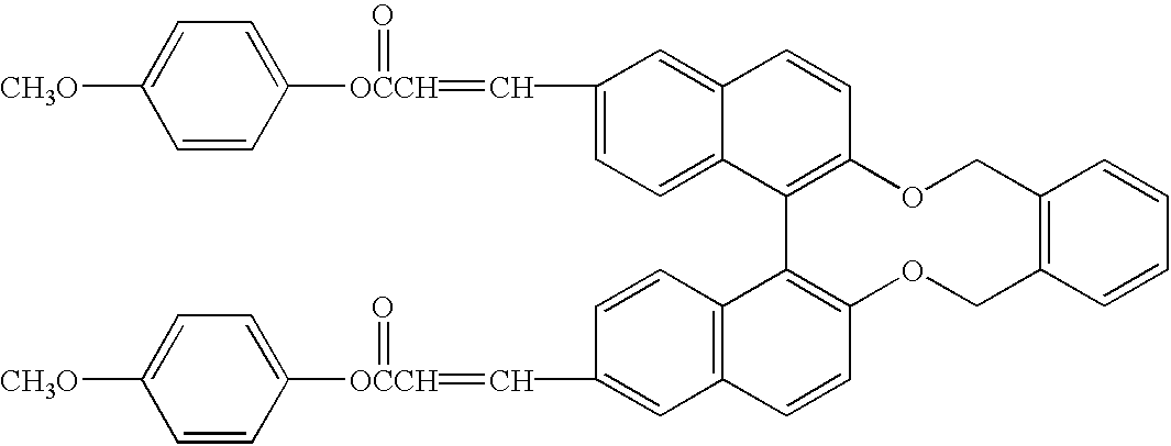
[CH3O]C1=CC=C([OCCH](=O)=CC2=CC=C3C(=C2)C=CC2=C3C3=C(OCC4=C(CO2)C=CC=C4)C=CC2=C3C=CC(C=[OCCH](=O)C3=CC=C([CH3O])C=C3)=C2)C=C1
